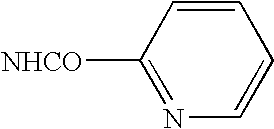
C1=CC([NHCO])=NC=C1
